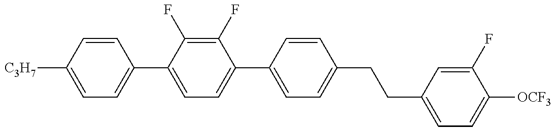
C1=C([C3H7])C=CC(C2=CC=C(C3=CC=C(CCC4=CC=C([OCF3])C(F)=C4)C=C3)C(F)=C2F)=C1
